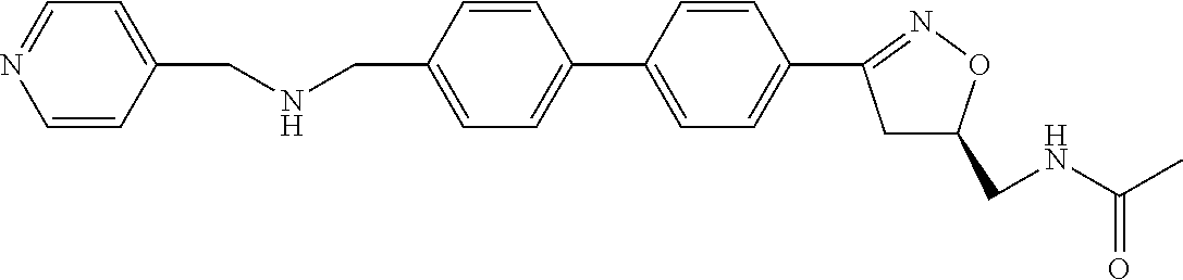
C(C1=CC=C(C2=CC=C(C3=NOC(CNC(C)=O)C3)C=C2)C=C1)NCC1=CC=NC=C1
